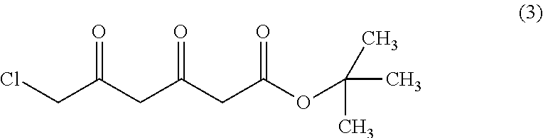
C(C(CC(CC(OC(C)(C)C)=O)=O)=O)Cl
